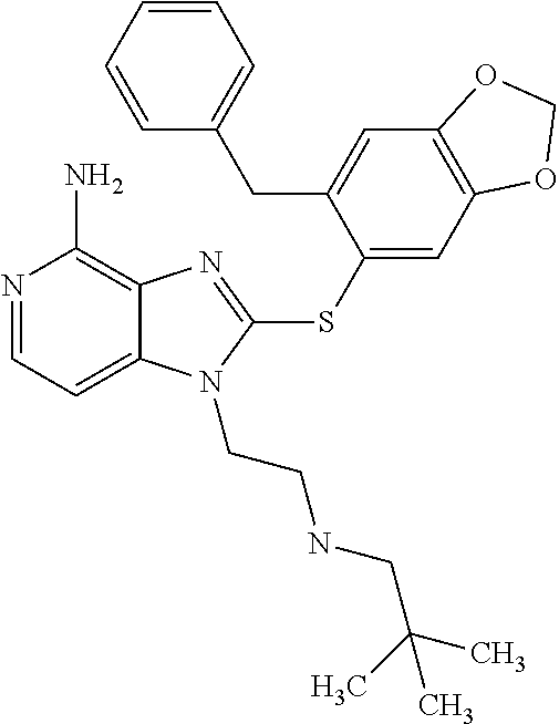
N1=CC=C2C(=C1N)N=C(SC1=CC3=C(C=C1CC1=CC=CC=C1)OCO3)N2CCNCC(C)(C)C
